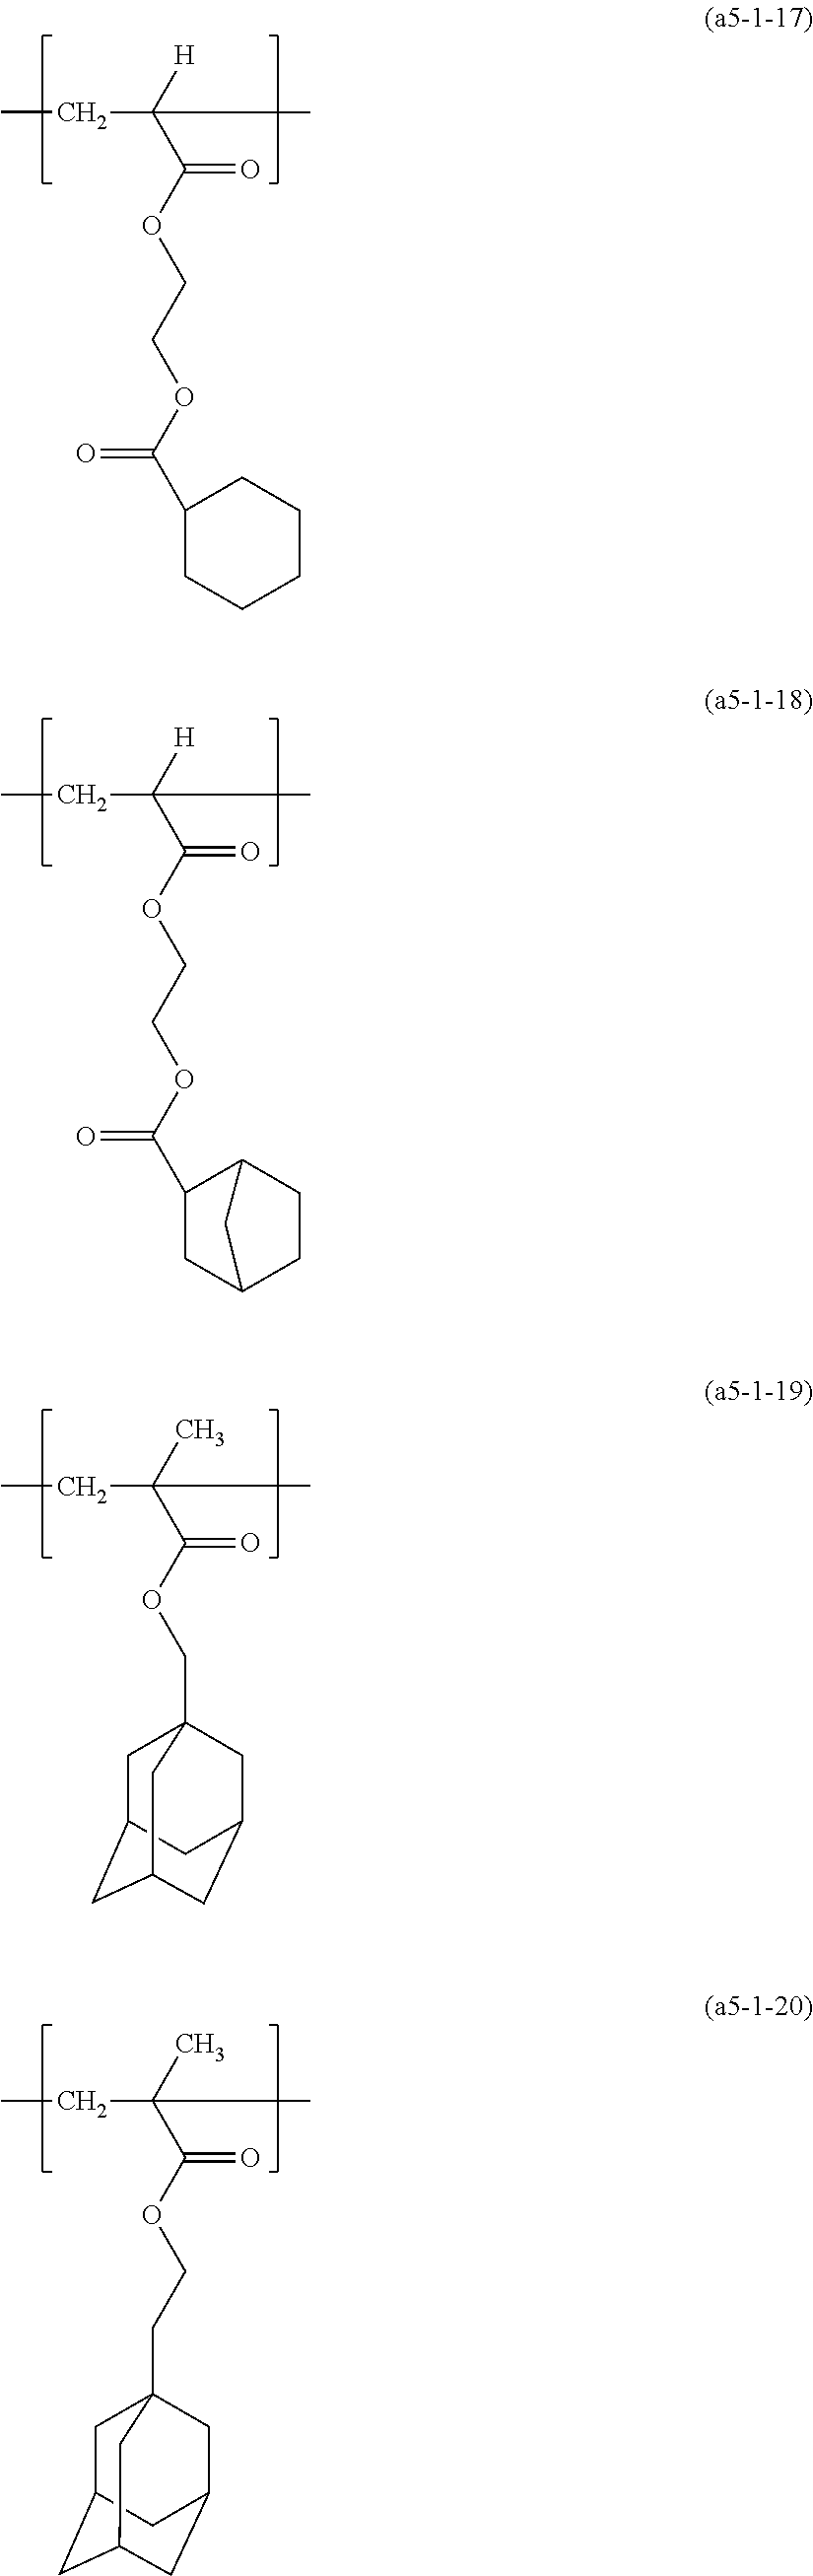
CCC(C(OCCOC(=O)C1CCCCC1)=O)([H])C.CCC(C(OCCOC(=O)C1C2CCC(C1)C2)=O)([H])C.CCC(C(OCC12CC3CC(CC(C1)C3)C2)=O)(C)C.CCC(C(OCCC12CC3CC(CC(C1)C3)C2)=O)(C)C
